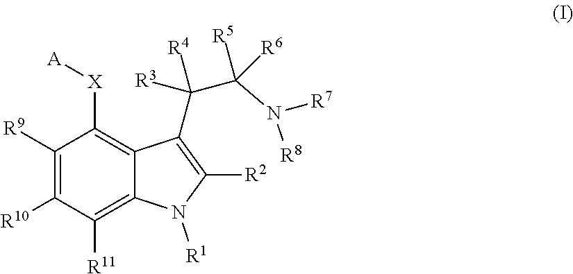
C1([R9])=C([R10])C([R11])=C2C(=C1[X][A])C(C(C(N([R8])[R7])([R5])[R6])([R4])[R3])=C([R2])N2[R1]
